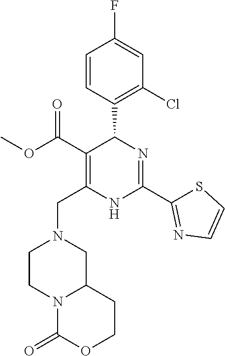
C1(Cl)=C(C2C(C(=O)OC)=C(CN3CCN4C(C3)CCOC4=O)NC(C3=NC=CS3)=N2)C=CC(F)=C1
